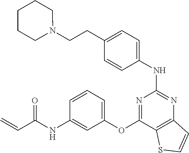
C(C1=CC=C(NC2=NC3=C(C(OC4=CC=CC(NC(C=C)=O)=C4)=N2)SC=C3)C=C1)CN1CCCCC1
